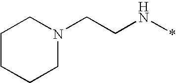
N(*)CCN1CCCCC1
